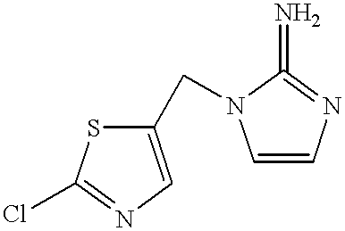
C1(CN2C=CN=C2=N)=CN=C(Cl)S1
